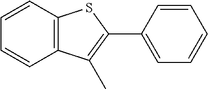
C12=C(C=CC=C1)SC(C1=CC=CC=C1)=C2C
